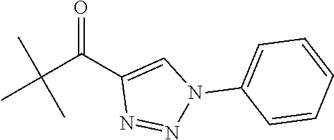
C(C(C1=CN(C2=CC=CC=C2)N=N1)=O)(C)(C)C
